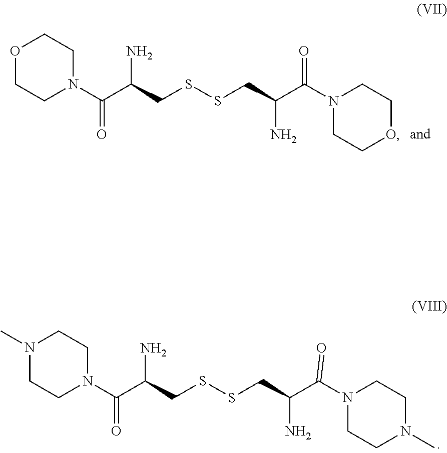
O1CCN(C(C(CSSCC(C(N2CCOCC2)=O)N)N)=O)CC1.N1(C)CCN(C(C(CSSCC(C(N2CCN(C)CC2)=O)N)N)=O)CC1
